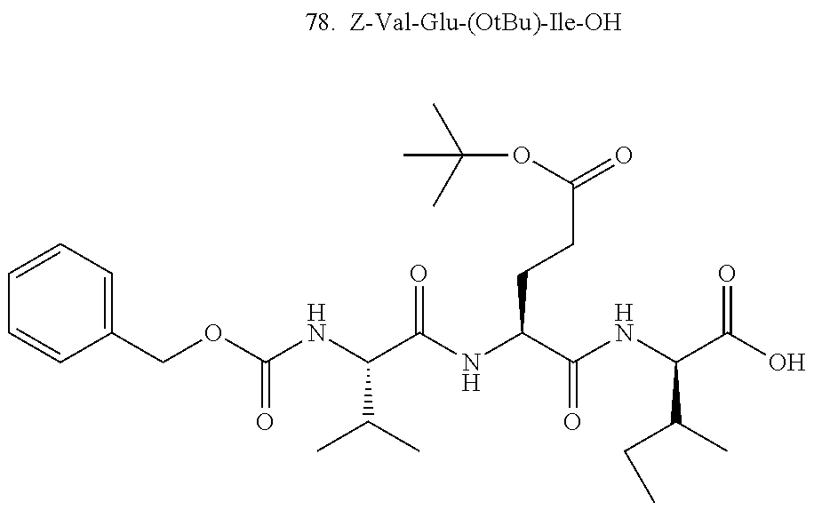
C1=CC=C(COC(NC(C(NC(C(NC(C(O)=O)C(C)CC)=O)CCC(=O)OC(C)(C)C)=O)C(C)C)=O)C=C1
